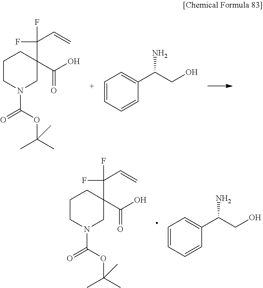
C1CN(C(=O)OC(C)(C)C)CC(C(O)=O)(C(C=C)(F)F)C1.C1=CC=CC(C(CO)N)=C1.C1CN(C(=O)OC(C)(C)C)CC(C(O)=O)(C(C=C)(F)F)C1.C1=CC=CC(C(CO)N)=C1
